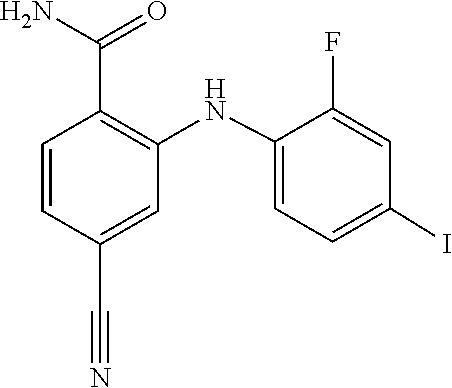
C1(NC2=C(C(N)=O)C=CC(C#N)=C2)=CC=C(I)C=C1F
